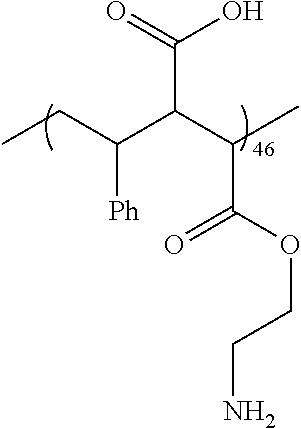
C(=O)(C(C(C([Ph])CC)C(=O)O)C)OCCN
